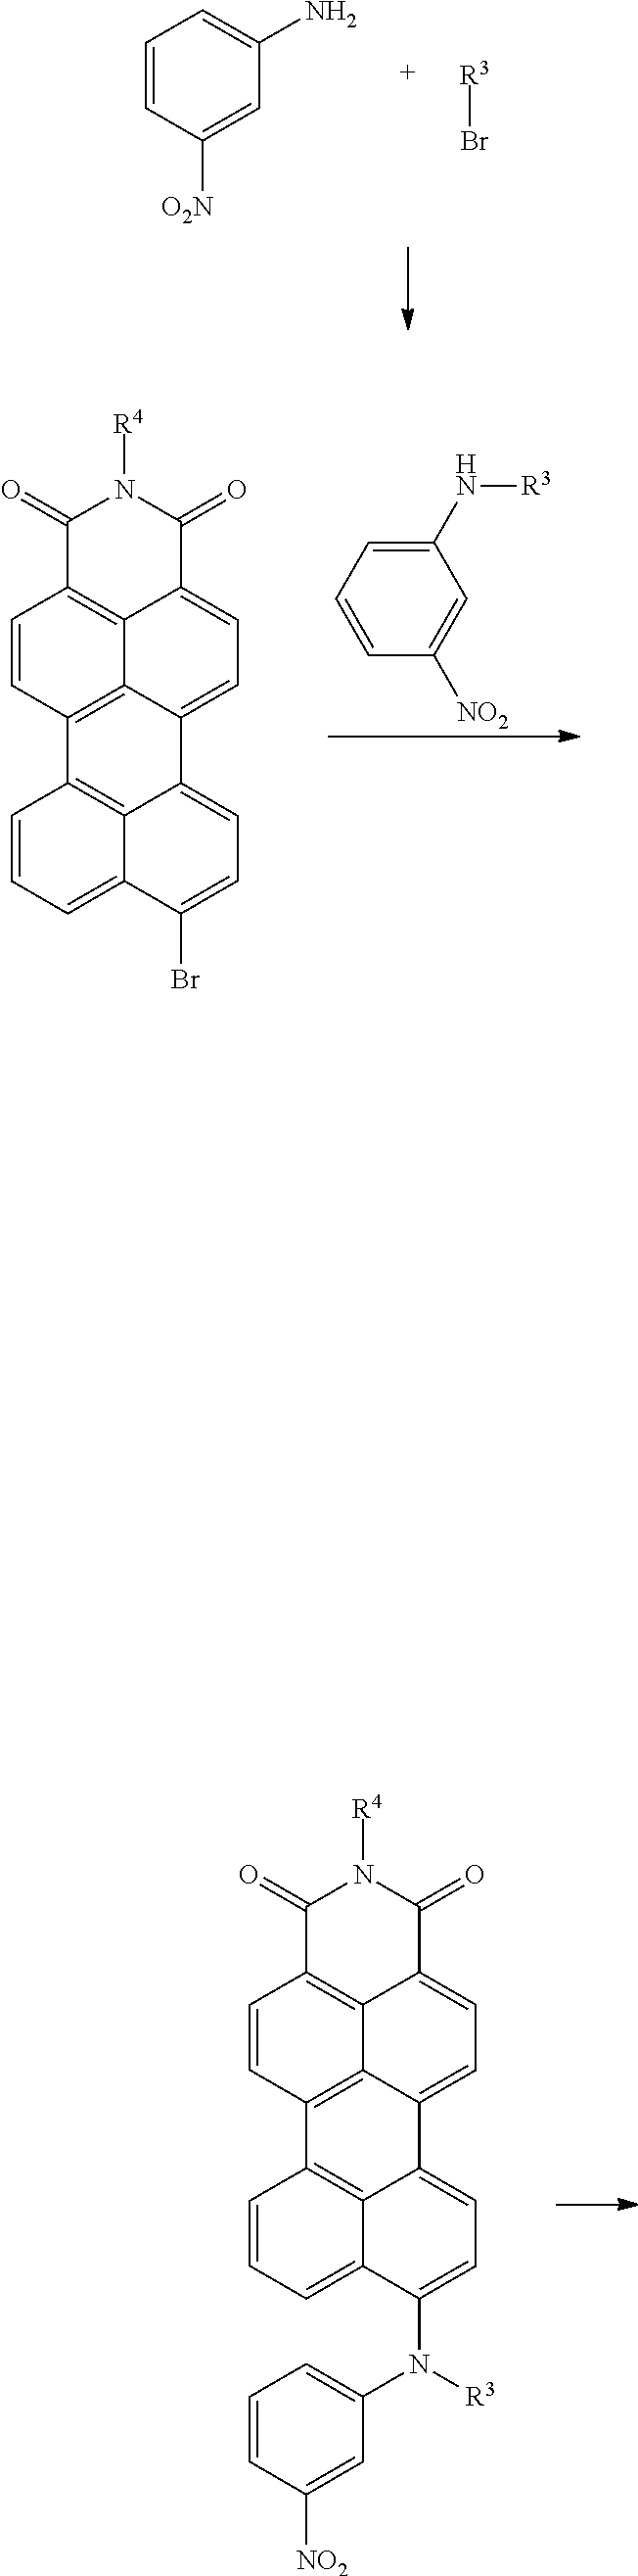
C1=CC([O2N])=CC(N)=C1.[R3]Br.C1=CC([NO2])=CC(N[R3])=C1.C1(=O)C2=C3C(=CC=C4C3=C(C=C2)C2=C3C4=CC=C(Br)C3=CC=C2)C(=O)N1[R4].C1(=O)C2=C3C(=CC=C4C3=C(C=C2)C2=C3C4=CC=C(N([R3])C4=CC=CC([NO2])=C4)C3=CC=C2)C(=O)N1[R4]
